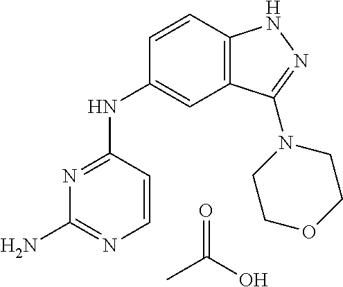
C1=C(NC2=NC(N)=NC=C2)C=CC2=C1C(N1CCOCC1)=NN2.O=C(C)O
